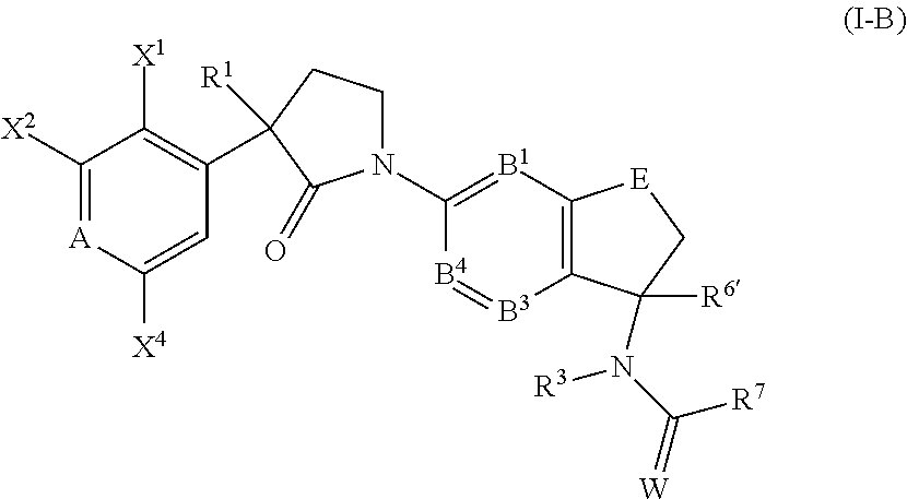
C1([X2])=[A]C([X4])=CC(C2([R1])CCN(C3=[B1]C4=C([B3]=[B4]3)C(N(C(=[W])[R7])[R3])([R6])C[E]4)C2=O)=C1[X1]
